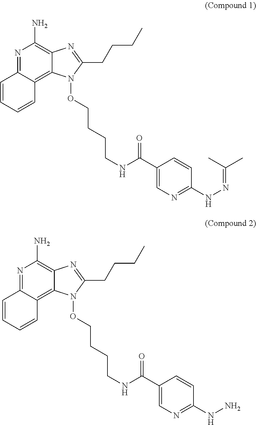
N1=C2C(=C3C(=C1N)N=C(CCCC)N3OCCCCNC(C1=CN=C(NN=C(C)C)C=C1)=O)C=CC=C2.N1=C2C(=C3C(=C1N)N=C(CCCC)N3OCCCCNC(C1=CN=C(NN)C=C1)=O)C=CC=C2
